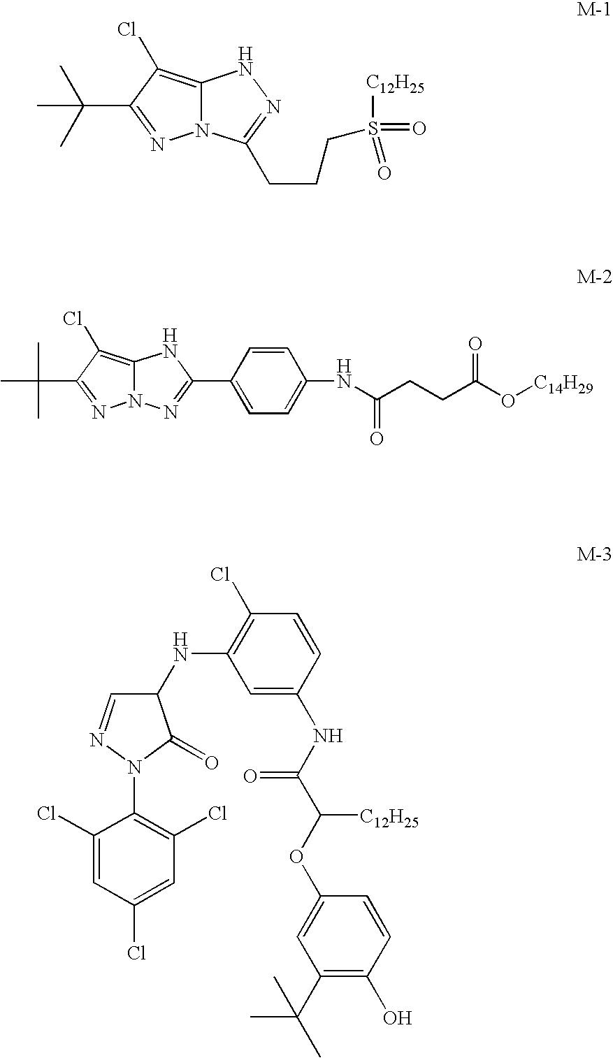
C1(Cl)=C2N(N=C1C(C)(C)C)C(CCCS([C12H25])(=O)=O)=NN2.C1(Cl)=C2N(N=C1C(C)(C)C)N=C(C1=CC=C(NC(CCC(O[C14H29])=O)=O)C=C1)N2.C1(NC2=C(Cl)C=CC(NC(C(OC3=CC(C(C)(C)C)=C(O)C=C3)[C12H25])=O)=C2)C=NN(C2=C(Cl)C=C(Cl)C=C2Cl)C1=O
